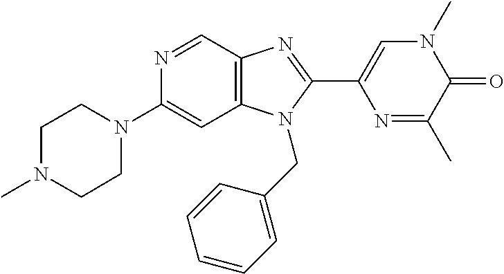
N1=CC2=C(C=C1N1CCN(C)CC1)N(CC1=CC=CC=C1)C(C1=CN(C)C(=O)C(C)=N1)=N2
